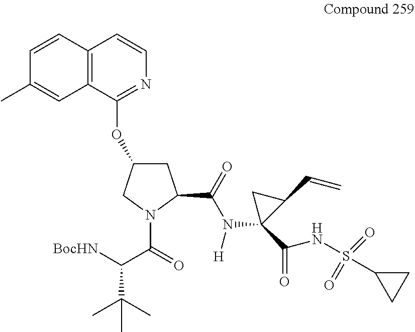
C12=C(C(OC3CC(C(N(C4(C(=O)NS(C5CC5)(=O)=O)C(C=C)C4)[H])=O)N(C(C(C(C)(C)C)[BocHN])=O)C3)=NC=C1)C=C(C)C=C2
